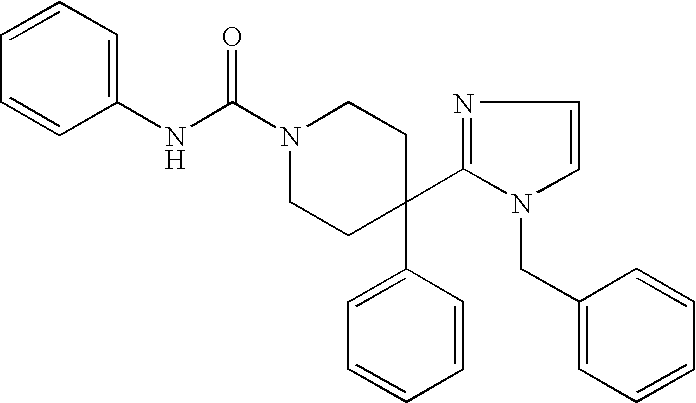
N1(C(NC2=CC=CC=C2)=O)CCC(C2=CC=CC=C2)(C2=NC=CN2CC2=CC=CC=C2)CC1
